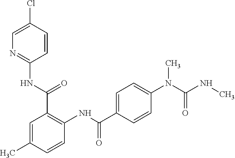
N1=C(NC(C2=C(NC(=O)C3=CC=C(N(C(NC)=O)C)C=C3)C=CC(C)=C2)=O)C=CC(Cl)=C1
